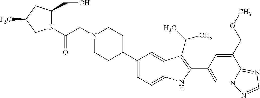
N1(CC(N2C(CO)CC([F3C])C2)=O)CCC(C2=CC=C3C(=C2)C(C(C)C)=C(C2=CN4C(=NC=N4)C(COC)=C2)N3)CC1
